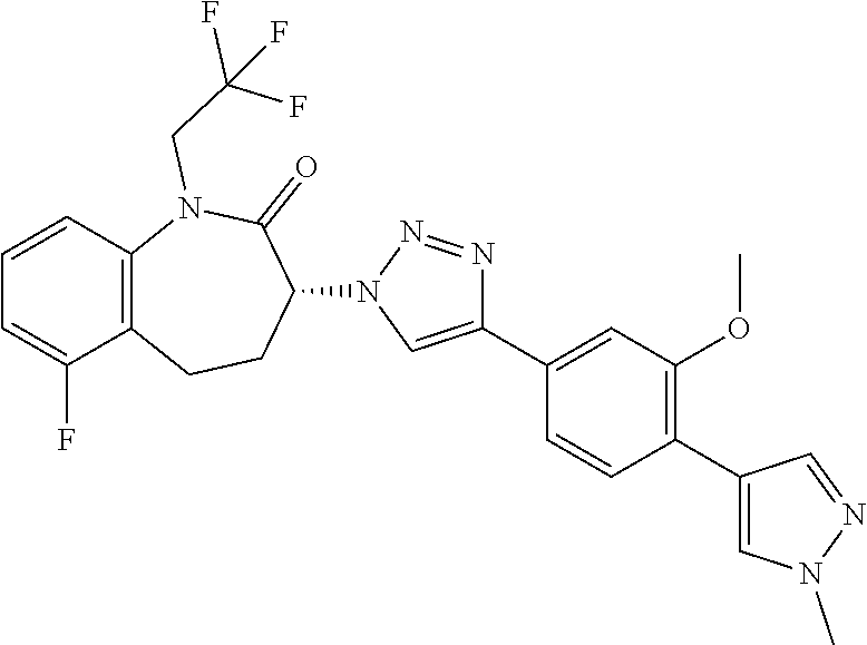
C1=CC=C(F)C2=C1N(CC(F)(F)F)C(=O)C(N1N=NC(C3=CC(OC)=C(C4=CN(C)N=C4)C=C3)=C1)CC2
